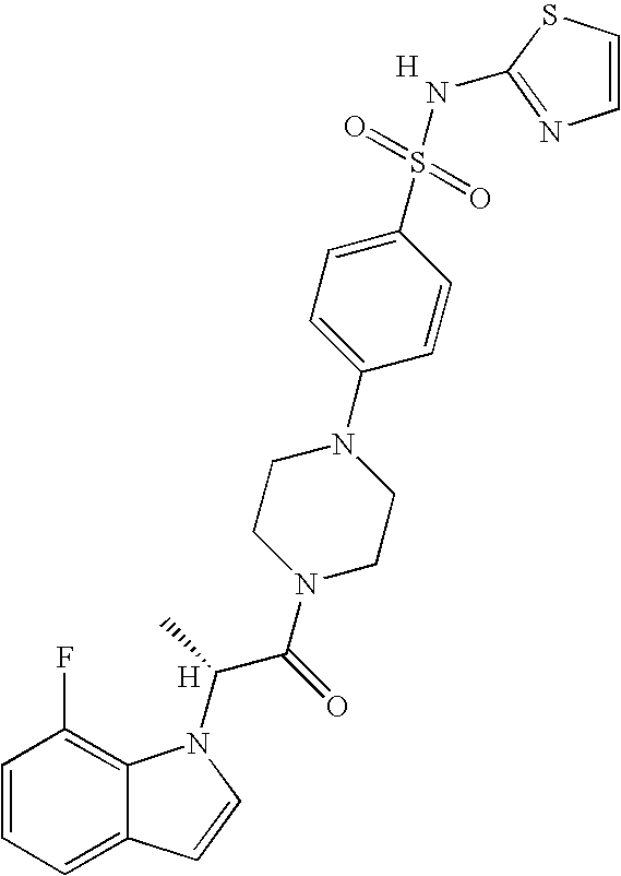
C1=CC=C2C(=C1F)N(C(C(N1CCN(C3=CC=C(S(=O)(=O)NC4=NC=CS4)C=C3)CC1)=O)C)C=C2.[H].[H]
